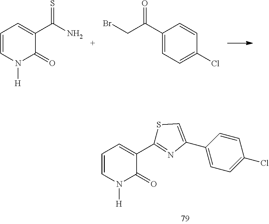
C1=C(C2=CSC(C3=CC=CN([H])C3=O)=N2)C=CC(Cl)=C1.C1=CN([H])C(=O)C(C(N)=S)=C1.C1(C(CBr)=O)=CC=C(Cl)C=C1
